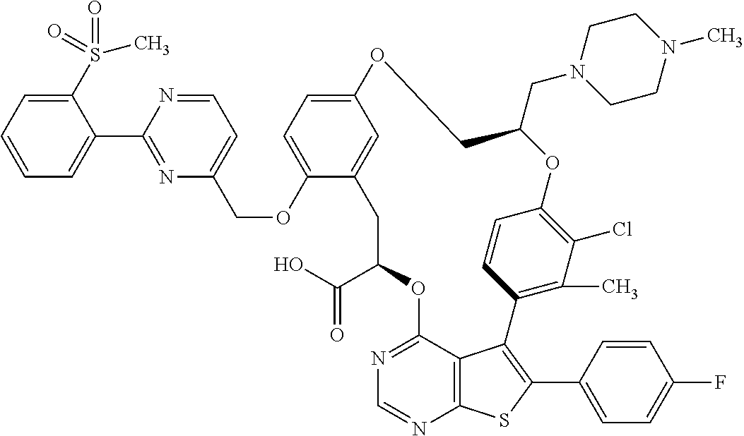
O1C2=C(Cl)C(C)=C(C=C2)C2=C(C3=CC=C(F)C=C3)SC3=C2C(=NC=N3)OC(C(O)=O)CC2=CC(=CC=C2OCC2=CC=NC(C3=CC=CC=C3S(C)(=O)=O)=N2)OCC1CN1CCN(C)CC1
